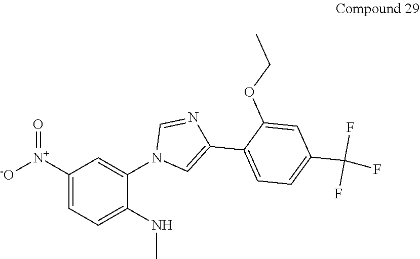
C1([N+](=O)[-O])=CC=C(NC)C(N2C=C(C3=CC=C(C(F)(F)F)C=C3OCC)N=C2)=C1
